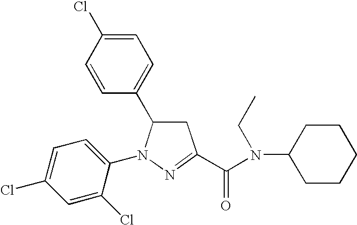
C1=C(Cl)C=CC(C2CC(C(N(C3CCCCC3)CC)=O)=NN2C2=CC=C(Cl)C=C2Cl)=C1
